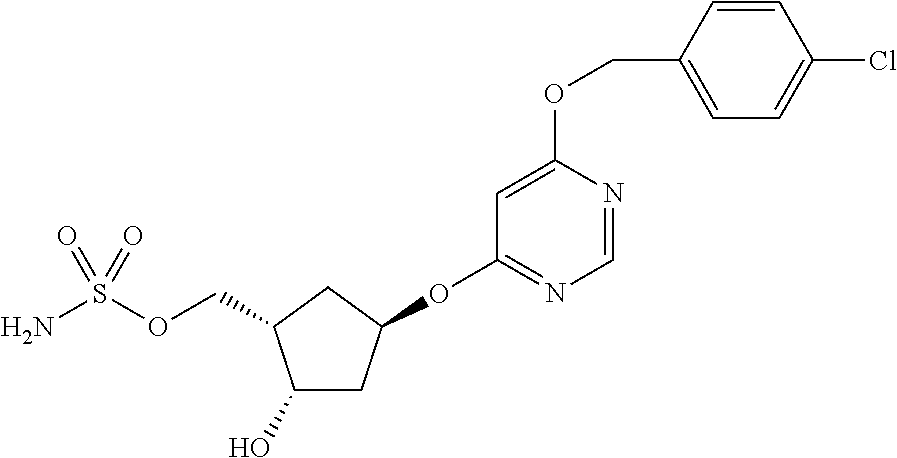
C1(O)CC(OC2=NC=NC(OCC3=CC=C(Cl)C=C3)=C2)CC1COS(N)(=O)=O
